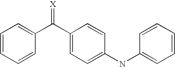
C1=CC=CC(C(C2=CC=C(NC3=CC=CC=C3)C=C2)=[X])=C1
